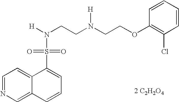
N(CCN(CCOC1=C(Cl)C=CC=C1)[H])([H])S(=O)(=O)C1=CC=CC2=CN=CC=C12.[2 C2H2O4]
